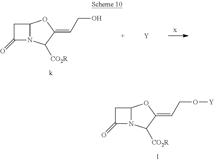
C1C(=O)N2C1OC(=CCO)C2[CO2R].[Y].C1C(=O)N2C1OC(=CCO[Y])C2[CO2R]
